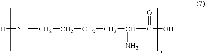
[H]NCCCCC(C(O)=O)N
